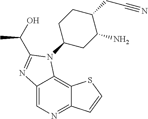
C12=CN=C3C(=C1N(C1CC(N)C(CC#N)CC1)C(C(C)O)=N2)SC=C3
